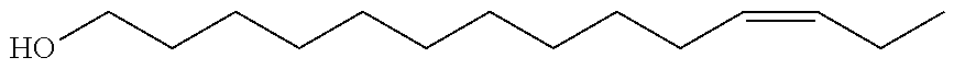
C(CCCCCCCCCC=CCC)O
